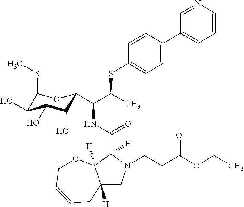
C12([H])CN(CCC(OCC)=O)C(C(NC(C(C)SC3=CC=C(C4=CC=CN=C4)C=C3)C3C(O)C(O)C(O)C(SC)O3)=O)([H])C1([H])OCC=CC2
